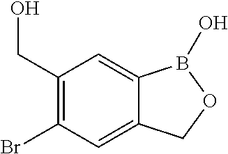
BrC1=C(CO)C=C2C(=C1)COB2O
